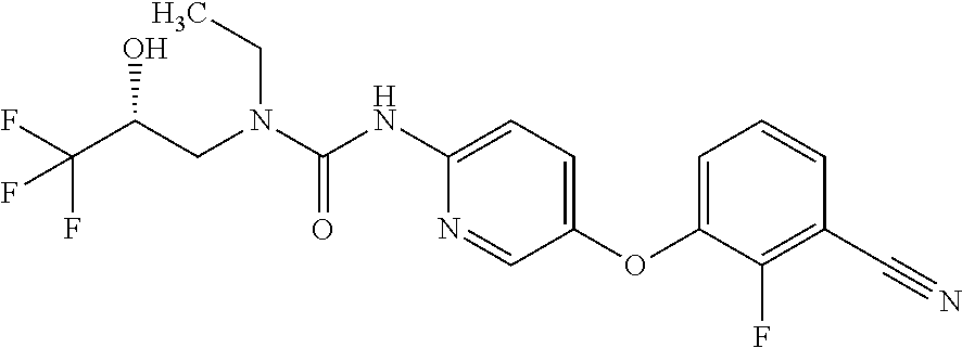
N(C(=O)NC1=CC=C(OC2=CC=CC(C#N)=C2F)C=N1)(CC(O)C(F)(F)F)CC
